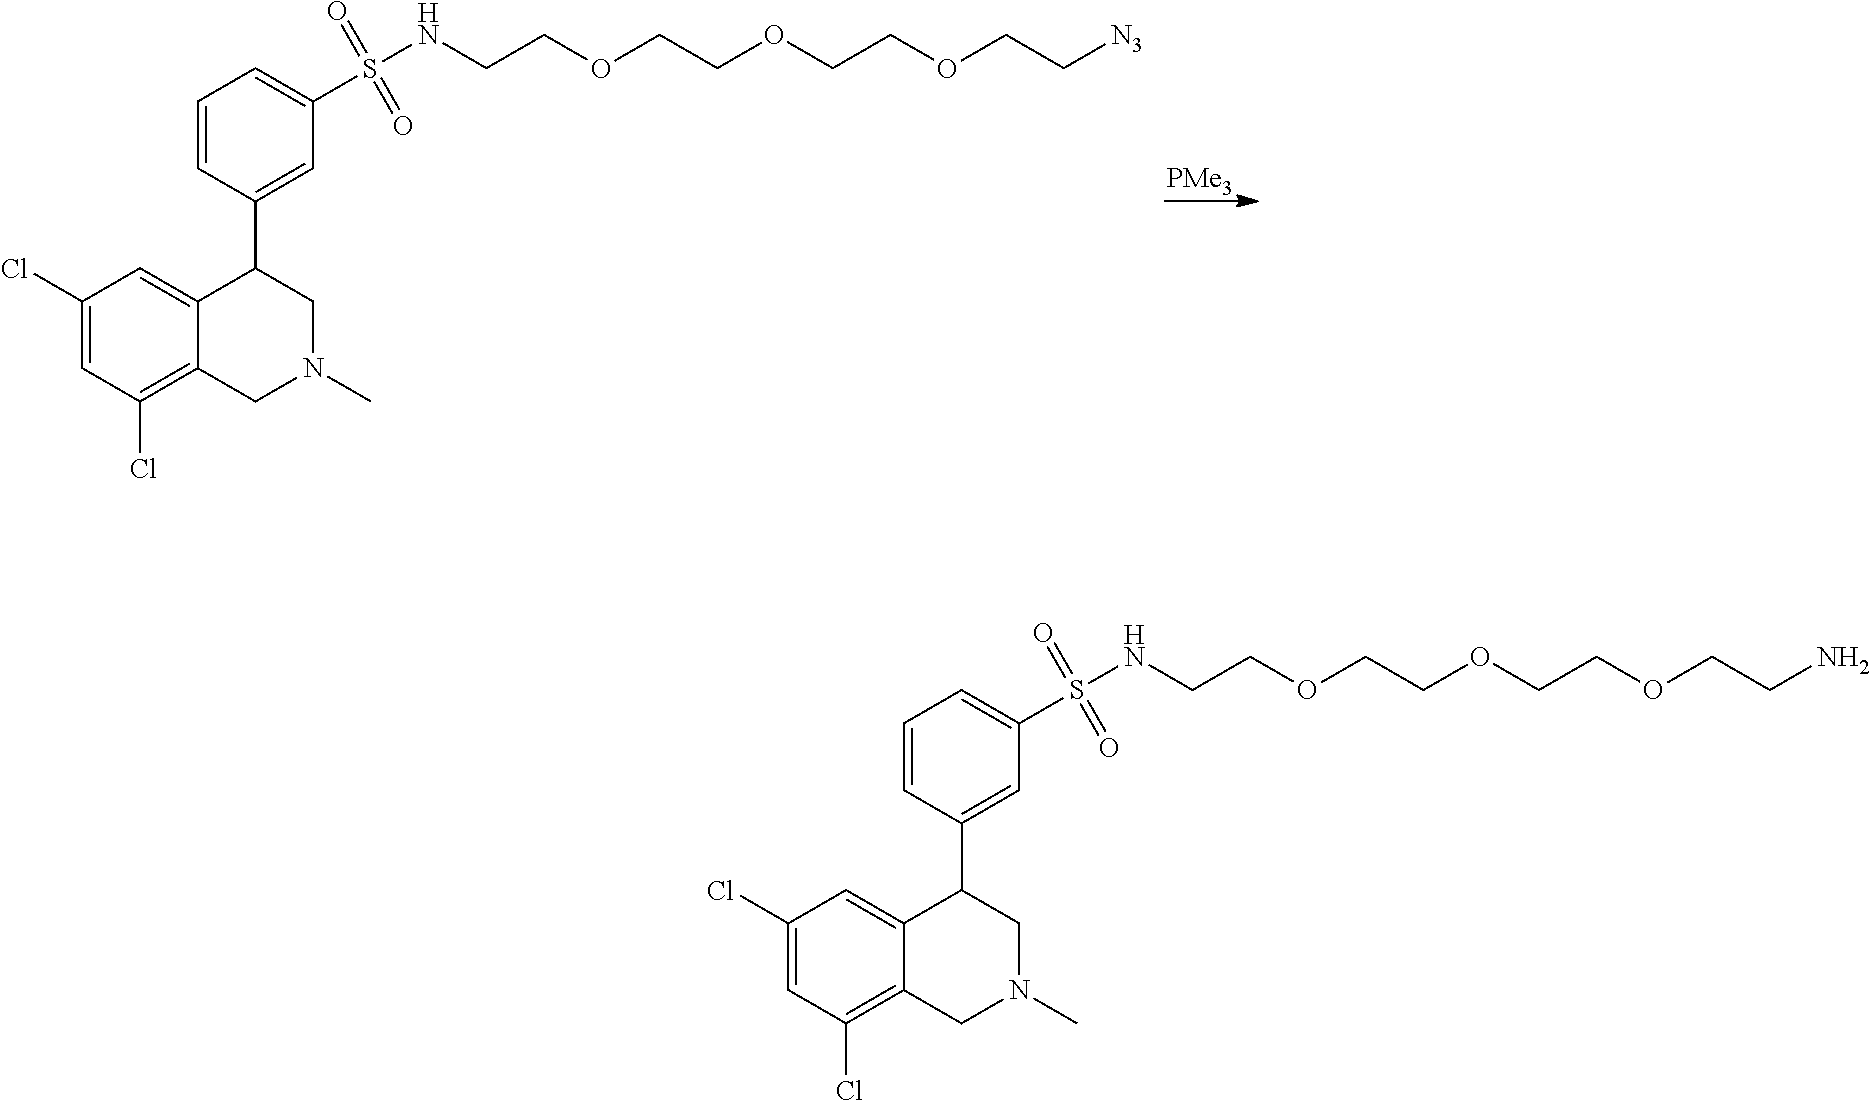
[PMe3].C1(Cl)=CC(Cl)=C2C(=C1)C(C1=CC(S(=O)(=O)NCCOCCOCCOCC[N3])=CC=C1)CN(C)C2.C1(Cl)=CC(Cl)=C2C(=C1)C(C1=CC(S(=O)(=O)NCCOCCOCCOCCN)=CC=C1)CN(C)C2
